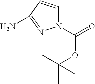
C1=CC(N)=NN1C(OC(C)(C)C)=O
